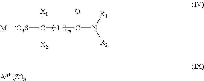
[m].[-O3S]C([L]C(N([R1])[R2])=O)([X1])[X2].[M+]
